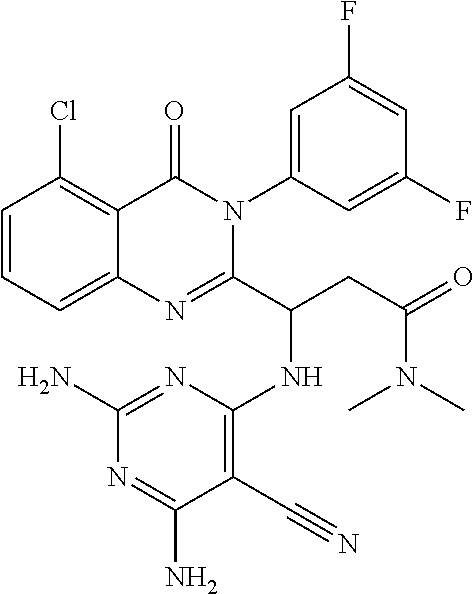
C1=CC=C2C(=C1Cl)C(=O)N(C1=CC(F)=CC(F)=C1)C(C(NC1=C(C#N)C(N)=NC(N)=N1)CC(=O)N(C)C)=N2
